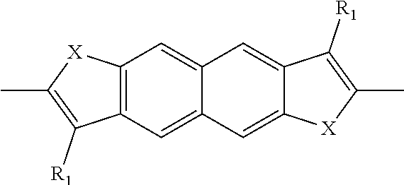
C12=C(C=C3C(=C1)C=C1C(=C3)[X]C(C)=C1[R1])C([R1])=C(C)[X]2
